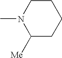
CN1C([Me])CCCC1
